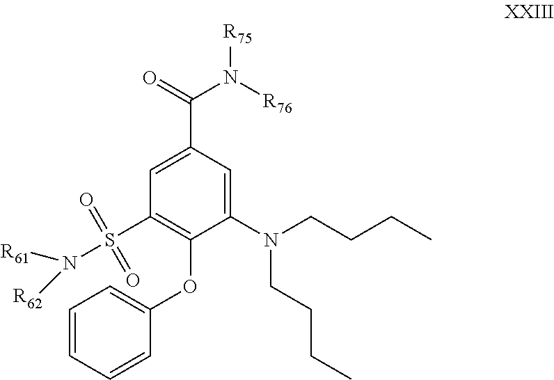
C1(S(=O)(=O)N([R61])[R62])=C(OC2=CC=CC=C2)C(N(CCCC)CCCC)=CC(C(=O)N([R76])[R75])=C1
